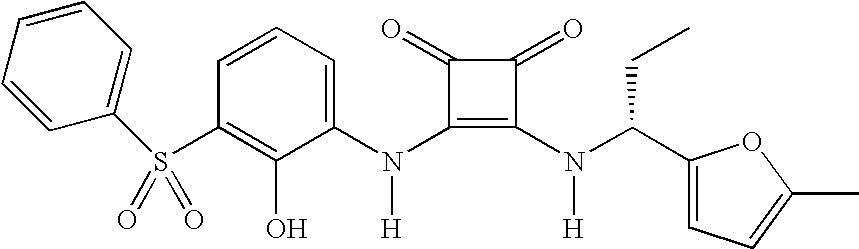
C1(S(=O)(=O)C2=CC=CC=C2)=C(O)C(N(C2=C(N(C(C3=CC=C(C)O3)CC)[H])C(=O)C2=O)[H])=CC=C1
